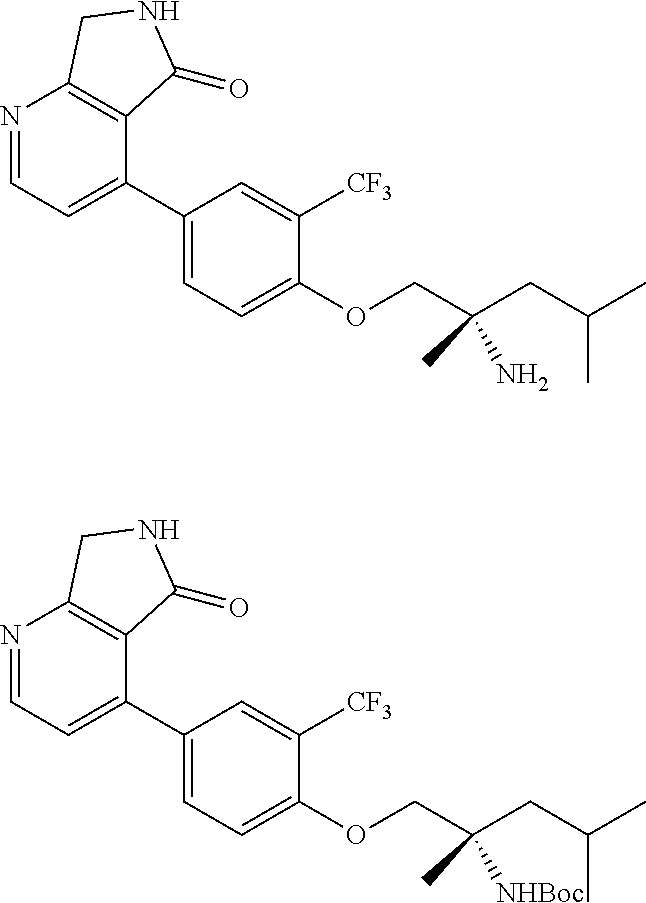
C1(C2=CC=NC3=C2C(=O)NC3)=CC=C(OCC(CC(C)C)(N)C)C([CF3])=C1.C1(C2=CC=NC3=C2C(=O)NC3)=CC=C(OCC(CC(C)C)([NHBoc])C)C([CF3])=C1
